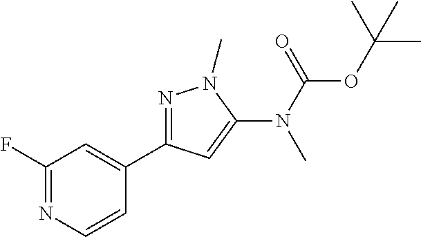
C1(F)=NC=CC(C2=NN(C)C(N(C(OC(C)(C)C)=O)C)=C2)=C1
